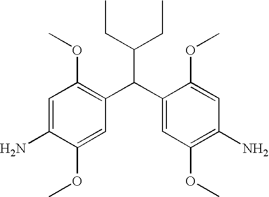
C(C(C1=CC(OC)=C(N)C=C1OC)C1=C(OC)C=C(N)C(OC)=C1)(CC)CC
